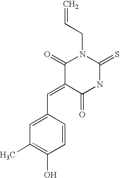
C1(C=C2C(=O)NC(=S)N(CC=C)C2=O)=CC(C)=C(O)C=C1
